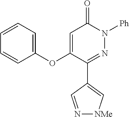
C1=C(OC2=CC=CC=C2)C(C2=C[NMe]N=C2)=NN([Ph])C1=O
